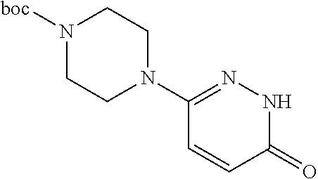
N1N=C(N2CCN([boc])CC2)C=CC1=O
